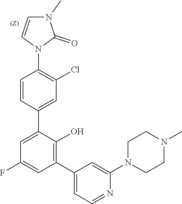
C1CN(C2=CC(C3=C(O)C(C4=CC(Cl)=C(N5C=CN(C)C5=O)C=C4)=CC(F)=C3)=CC=N2)CCN1C
